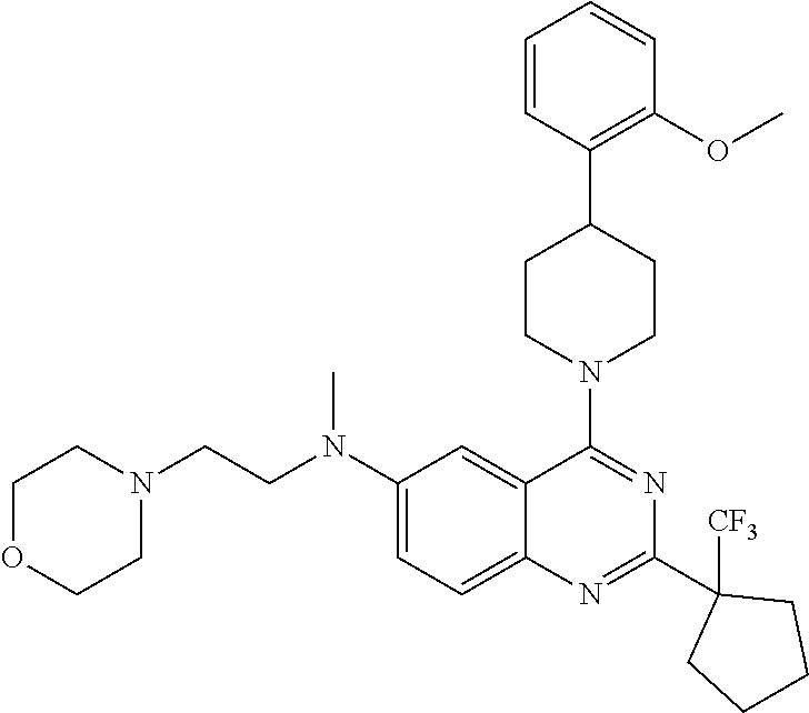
C1=CC(C2CCN(C3=NC(C4([CF3])CCCC4)=NC4=CC=C(N(CCN5CCOCC5)C)C=C34)CC2)=C(OC)C=C1
